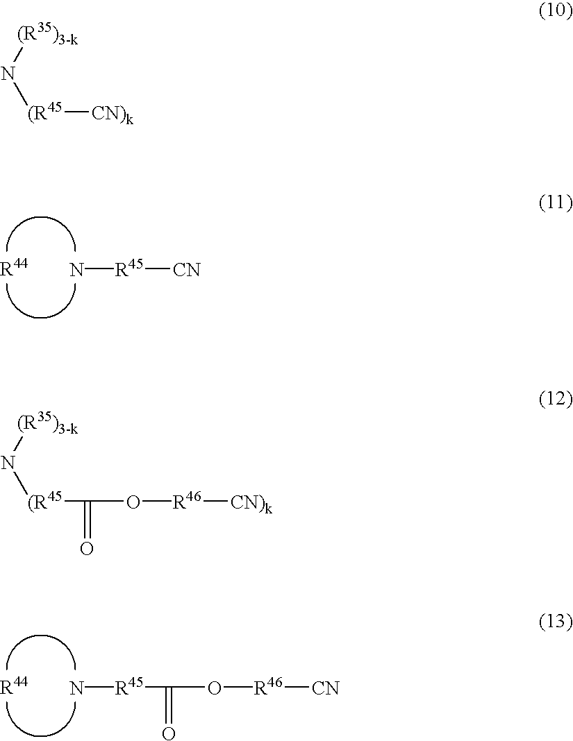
[R44].N[R45][CN].N([(R35)3-k])[(R45][CN)k].N([(R35)3-k])[(R45]C(=O)O[R46][CN)k].[R44].N[R45]C(=O)O[R46][CN]
